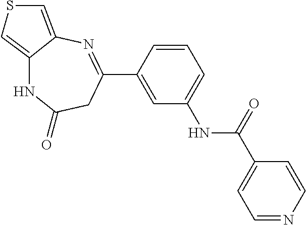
C12=CSC=C1N=C(C1=CC(NC(=O)C3=CC=NC=C3)=CC=C1)CC(=O)N2
